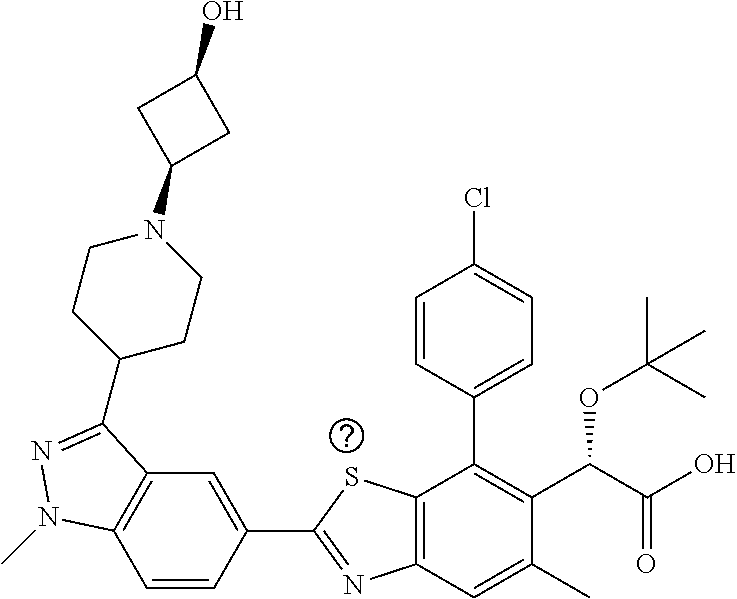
C1=CC(C2=NC3=C(S2)C(C2=CC=C(Cl)C=C2)=C(C(C(O)=O)OC(C)(C)C)C(C)=C3)=CC2=C1N(C)N=C2C1CCN(C2CC(O)C2)CC1
